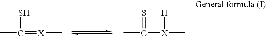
C[X]=C(C)S.C[X](C(C)=S)[H]
